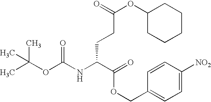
CC(OC(NC(C(OCC1=CC=C([NO2])C=C1)=O)CCC(OC1CCCCC1)=O)=O)(C)C
